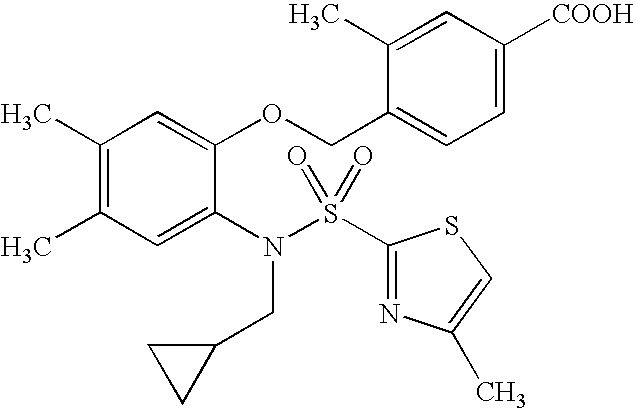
C1(C)=C(C)C=C(N(S(C2=NC(C)=CS2)(=O)=O)CC2CC2)C(OCC2=CC=C([COOH])C=C2C)=C1
